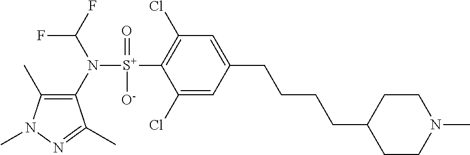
C1(C)=C(N([S+](C2=C(Cl)C=C(CCCCC3CCN(C)CC3)C=C2Cl)(=O)[O-])C(F)F)C(C)=NN1C
